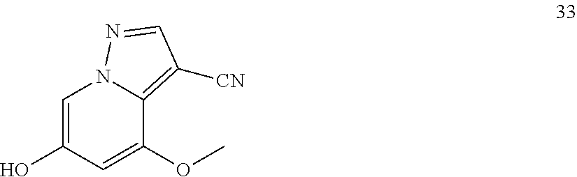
O(C1=CC(O)=CN2C1=C([CN])C=N2)C
